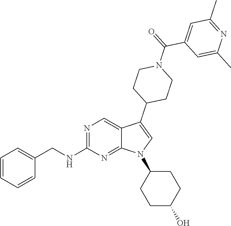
N1=C(NCC2=CC=CC=C2)N=C2C(=C1)C(C1CCN(C(=O)C3=CC(C)=NC(C)=C3)CC1)=CN2C1CCC(O)CC1
